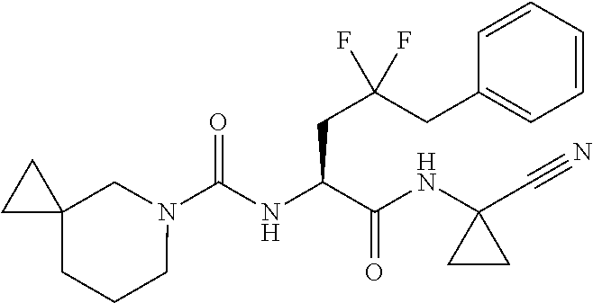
N1(C(NC(C(NC2(C#N)CC2)=O)CC(CC2=CC=CC=C2)(F)F)=O)CC2(CCC1)CC2
